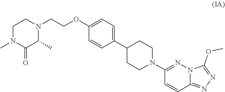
C1N(C)C(=O)C(C)N(CCOC2=CC=C(C3CCN(C4=NN5C(=NN=C5OC)C=C4)CC3)C=C2)C1
